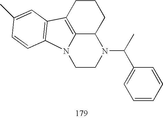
C12=C3CCCC1N(C(C)C1=CC=CC=C1)CCN2C1=C3C=C(C)C=C1
